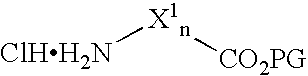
[CO2PG][X1n][ClHH2N]
